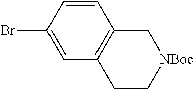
C1=CC(Br)=CC2=C1C[NBoc]CC2
